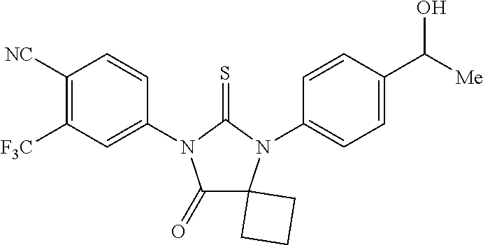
C1(=O)C2(N(C3=CC=C(C([Me])O)C=C3)C(=S)N1C1=CC([F3C])=C([NC])C=C1)CCC2
